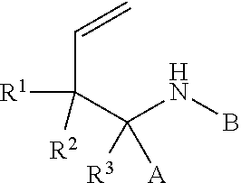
C(C(C(NB)([R3])[A])([R1])[R2])=C
